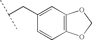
C12=C(C=C(CC(C)C)C=C1)OCO2
